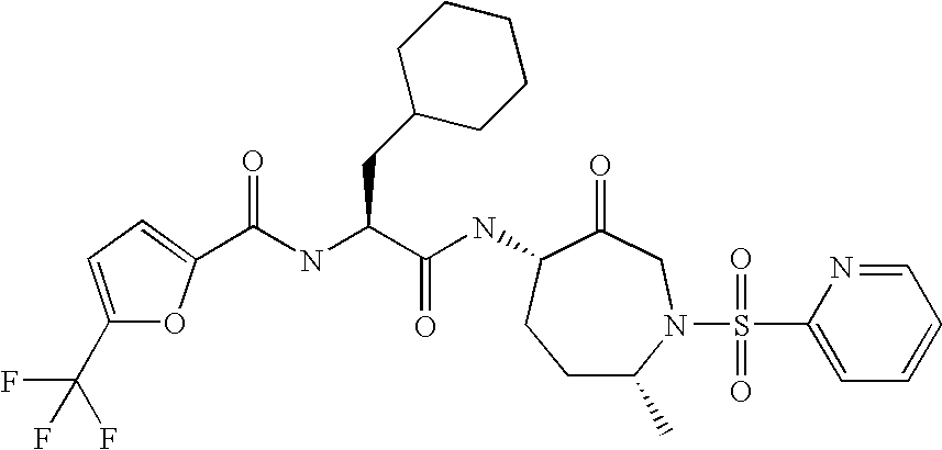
C1C(C)N(S(C2=CC=CC=N2)(=O)=O)CC(=O)C(NC(C(CC2CCCCC2)NC(=O)C2=CC=C(C(F)(F)F)O2)=O)C1
